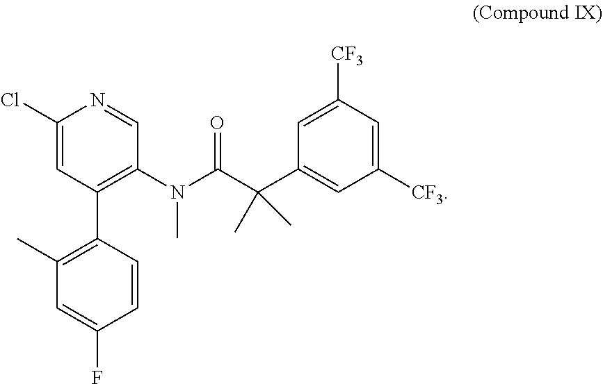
C1(Cl)=CC(C2=C(C)C=C(F)C=C2)=C(N(C(C(C2=CC([CF3])=CC([CF3])=C2)(C)C)=O)C)C=N1
